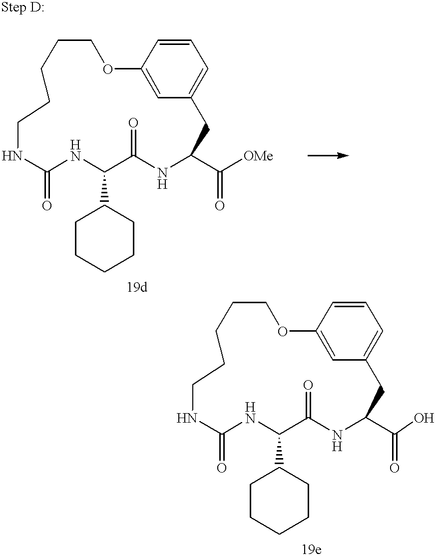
N1C(=O)NC(C2CCCCC2)C(=O)NC(C([OMe])=O)CC2=CC=CC(=C2)OCCCCC1.N1C(=O)NC(C2CCCCC2)C(=O)NC(C(O)=O)CC2=CC=CC(=C2)OCCCCC1
